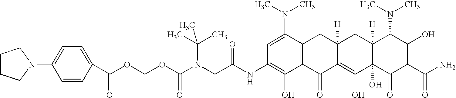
N(CC(NC1=C(O)C2=C(C(N(C)C)=C1)CC1([H])C(=C(O)C3(O)C([H])(C1)C(N(C)C)C(O)=C(C(N)=O)C3=O)C2=O)=O)(C(OCOC(=O)C1=CC=C(N2CCCC2)C=C1)=O)C(C)(C)C
